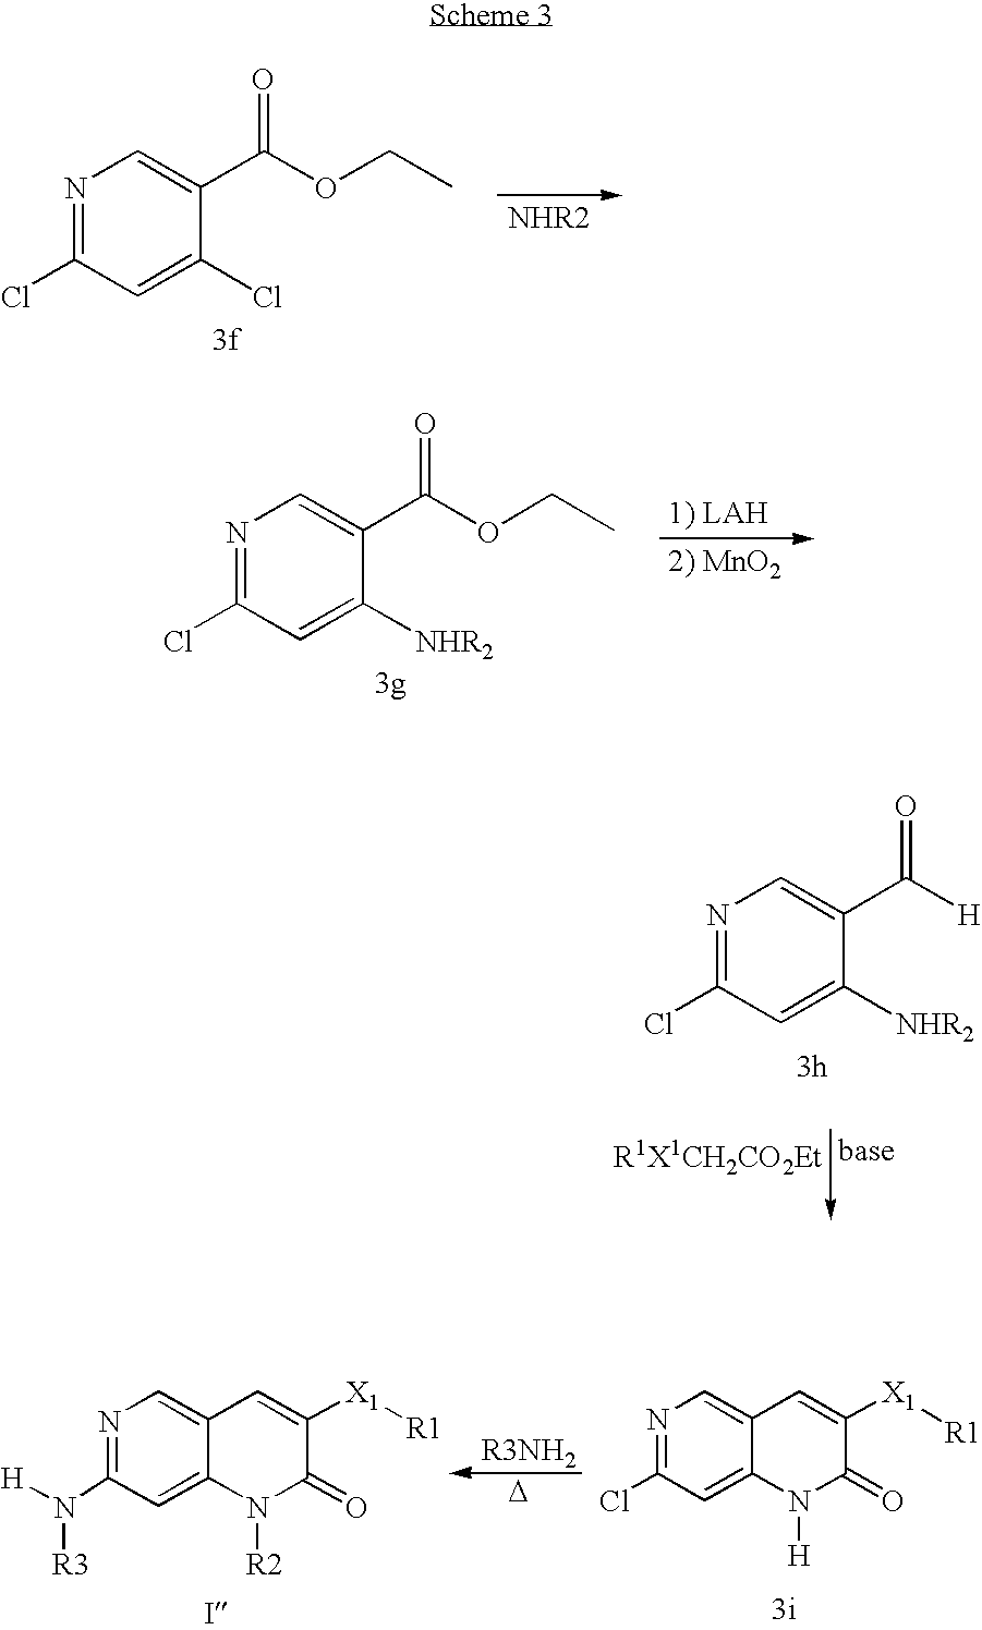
N1=C(Cl)C=C(Cl)C(C(OCC)=O)=C1.N1=C(Cl)C=C([NHR2])C(C(OCC)=O)=C1.N1=C(Cl)C=C([NHR2])C(C([H])=O)=C1.N1=C(Cl)C=C2C(=C1)C=C([X1][R1])C(=O)N2[H].[D].N1=C(N([R3])[H])C=C2C(=C1)C=C([X1][R1])C(=O)N2[R2]
